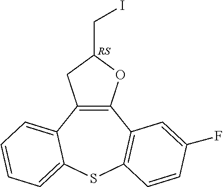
C12=C(C3=CC=CC=C3SC3=C1C=C(F)C=C3)CC(CI)O2
